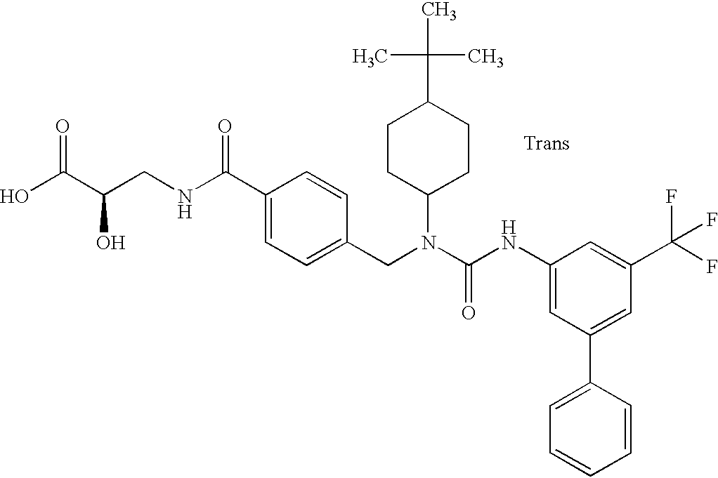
OC(C(CNC(C1=CC=C(CN(C(NC2=CC(C3=CC=CC=C3)=CC(C(F)(F)F)=C2)=O)C2CCC(C(C)(C)C)CC2)C=C1)=O)O)=O
